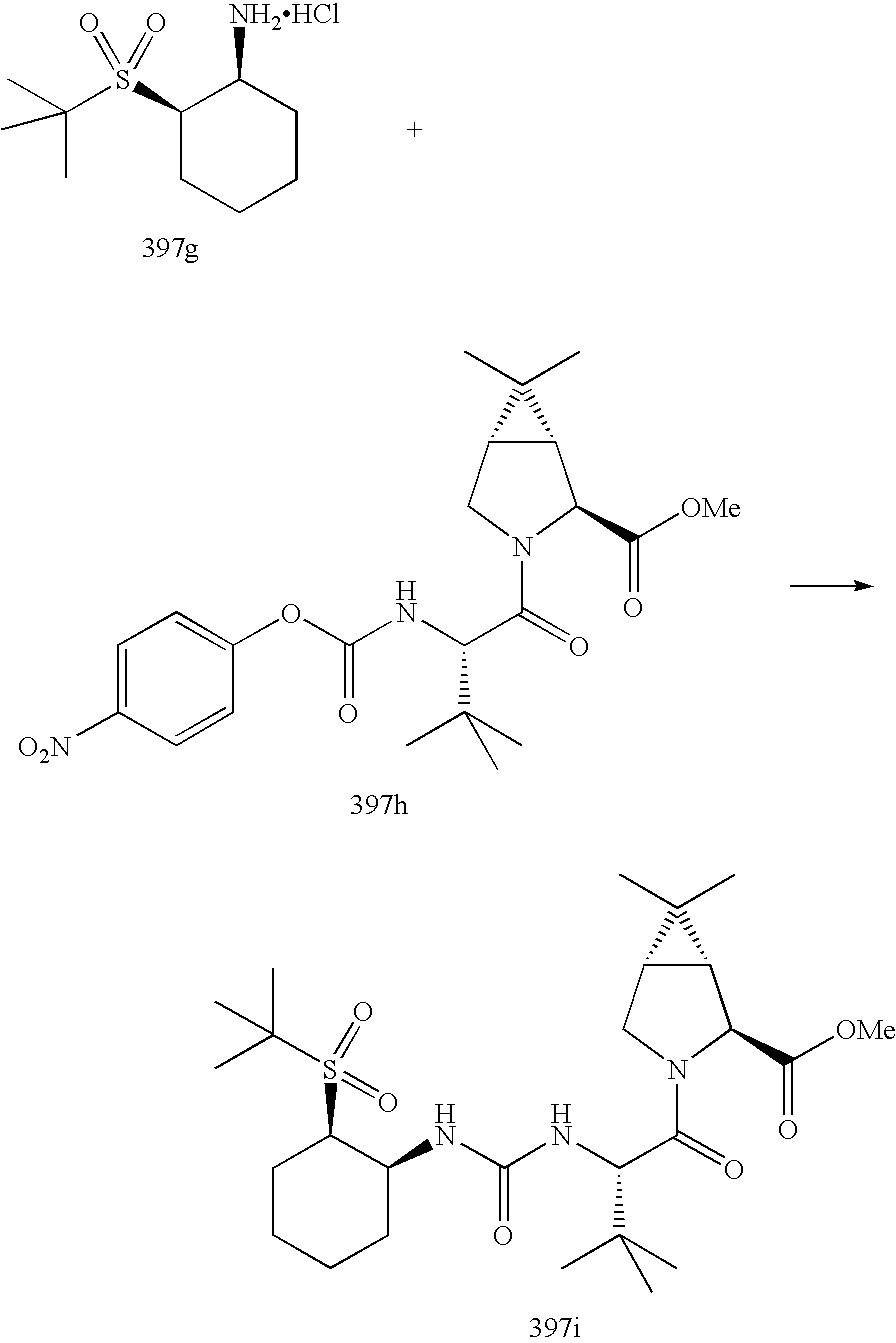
C1(S(C(C)(C)C)(=O)=O)CCCCC1NC(NC(C(=O)N1CC2C(C1C([OMe])=O)C2(C)C)C(C)(C)C)=O.C1([NH2HCl])C(S(C(C)(C)C)(=O)=O)CCCC1.C1=C(OC(NC(C(=O)N2CC3C(C2C([OMe])=O)C3(C)C)C(C)(C)C)=O)C=CC([O2N])=C1
